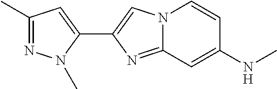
C1(C2=CN3C(=N2)C=C(NC)C=C3)=CC(C)=NN1C
